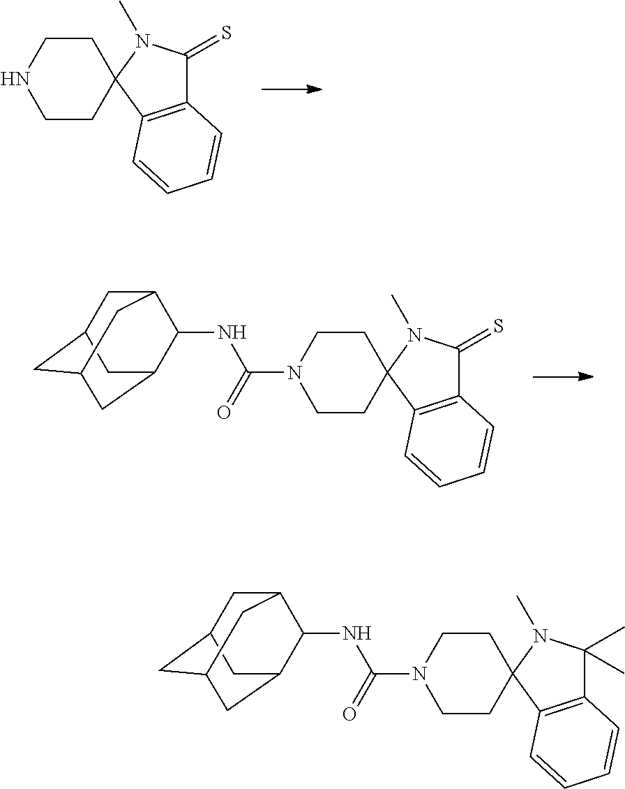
C1CC2(CCN1)C1=C(C(=S)N2C)C=CC=C1.C1CC2(CCN1C(=O)NC1C3CC4CC(CC1C4)C3)C1=C(C(=S)N2C)C=CC=C1.C1CC2(CCN1C(=O)NC1C3CC4CC(CC1C4)C3)C1=C(C(C)(C)N2C)C=CC=C1
